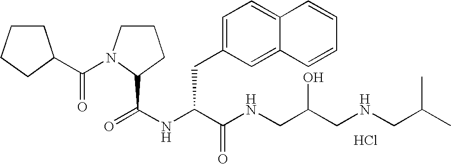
Cl.N(C(C(NCC(CNCC(C)C)O)=O)CC1=CC=C2C(=C1)C=CC=C2)C(=O)C1N(C(=O)C2CCCC2)CCC1
